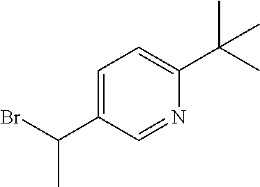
C1=C(C(Br)C)C=NC(C(C)(C)C)=C1
